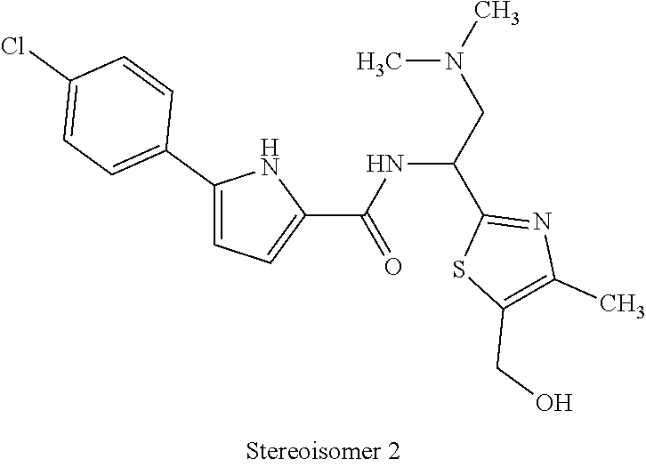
N(CC(C1=NC(C)=C(CO)S1)NC(C1=CC=C(C2=CC=C(Cl)C=C2)N1)=O)(C)C
